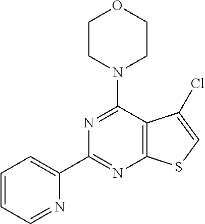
N1=C(N2CCOCC2)C2=C(N=C1C1=CC=CC=N1)SC=C2Cl
